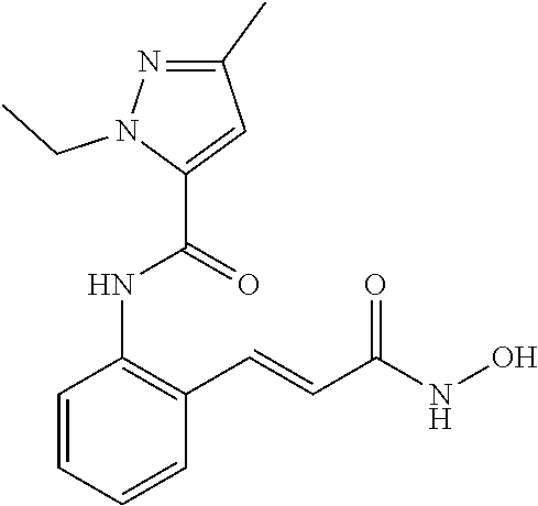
C1=CC=CC(C=CC(NO)=O)=C1NC(C1=CC(C)=NN1CC)=O
